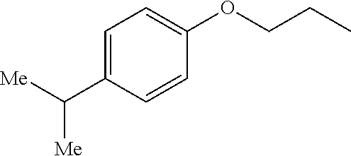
C1=C(C([Me])[Me])C=CC(OCCC)=C1
